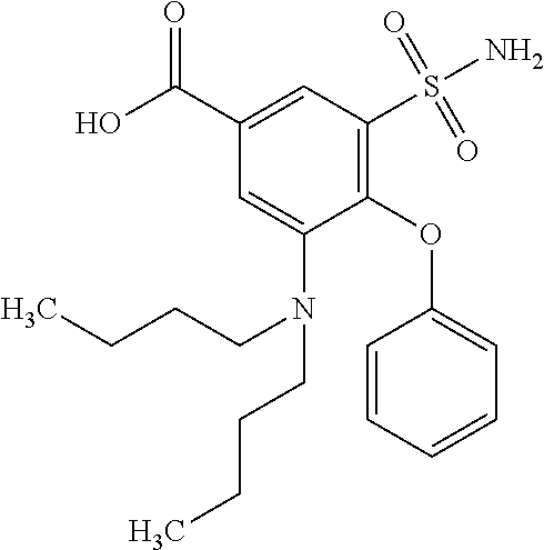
C1=CC=CC=C1OC1=C(S(N)(=O)=O)C=C(C(O)=O)C=C1N(CCCC)CCCC
